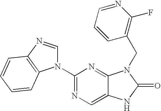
C1(N2C=NC3=C2C=CC=C3)=NC=C2C(=N1)N(CC1=C(F)N=CC=C1)C(=O)N2
